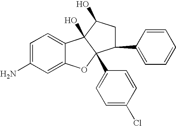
C1=C(N)C=C2C(=C1)C1(O)C(C3=CC=C(Cl)C=C3)(O2)C(C2=CC=CC=C2)CC1O
